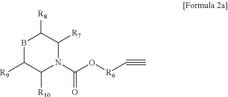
C1([R10])N(C(O[R6]C#C)=O)C([R7])C([R8])BC1[R9]
